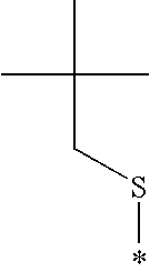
CC(C)(C)CS*
